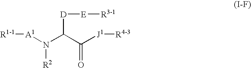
[R1-1][A1]N(C(C([J1][R4-3])=O)[D][E][R3-1])[R2]
